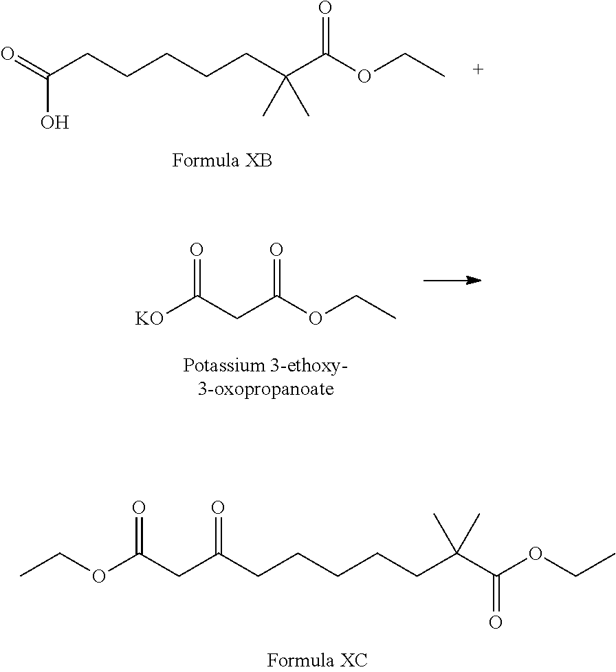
O=C(CCCCCC(C(OCC)=O)(C)C)O.[KO]C(CC(OCC)=O)=O.C(CCCCCC(C(OCC)=O)(C)C)(=O)CC(OCC)=O
